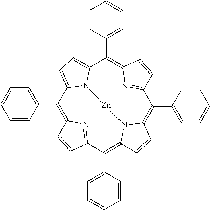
C1(C2=CC=CC=C2)=C2N=C(C(C3=CC=CC=C3)=C3N4C(=C(C5=CC=CC=C5)C5=NC(=C(C6=CC=CC=C6)C6=CC=C1N6[Zn]4)C=C5)C=C3)C=C2
